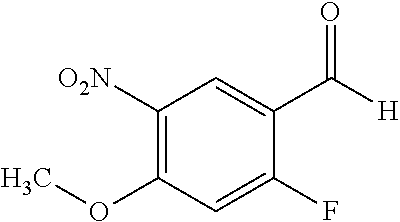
C1([O2N])=C(OC)C=C(F)C(C([H])=O)=C1
